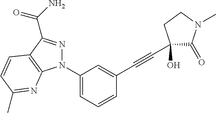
N1(C2=CC=CC(C#CC3(O)C(=O)N(C)CC3)=C2)N=C(C(N)=O)C2=C1N=C(C)C=C2
